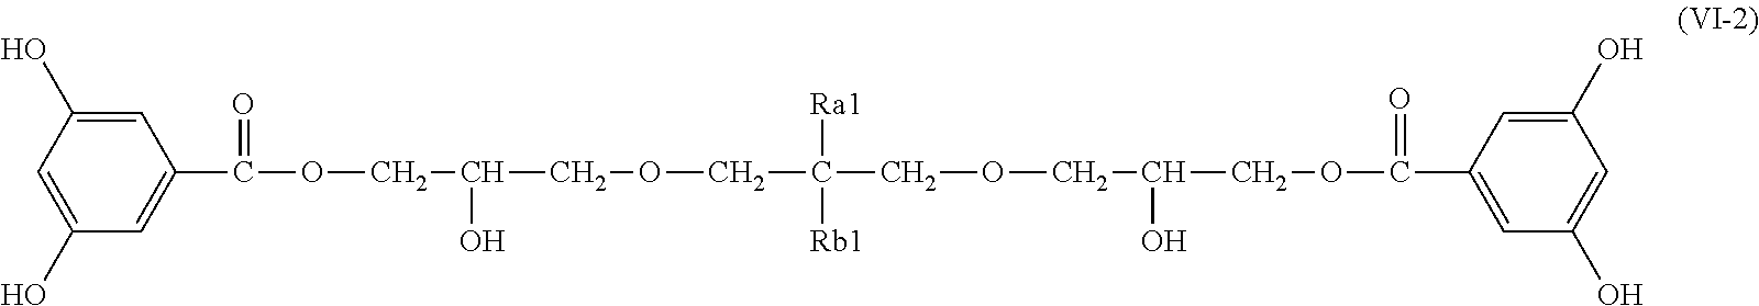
C1(O)=CC(C(OCC(O)COCC([Ra1])([Rb1])COCC(O)COC(C2=CC(O)=CC(O)=C2)=O)=O)=CC(O)=C1
